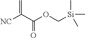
[NC]C(C(OC[Si](C)(C)C)=O)=C
